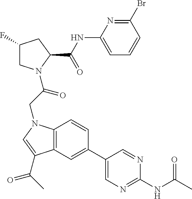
C1(F)CN(C(CN2C3=C(C=C(C4=CN=C(NC(C)=O)N=C4)C=C3)C(C(C)=O)=C2)=O)C(C(NC2=CC=CC(Br)=N2)=O)C1
